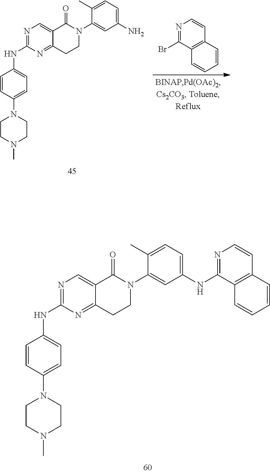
N1=C(NC2=CC=C(N3CCN(C)CC3)C=C2)N=C2C(=C1)C(=O)N(C1=CC(NC3=NC=CC4=C3C=CC=C4)=CC=C1C)CC2.N1=C(NC2=CC=C(N3CCN(C)CC3)C=C2)N=C2C(=C1)C(=O)N(C1=CC(N)=CC=C1C)CC2.N1=C(Br)C2=C(C=C1)C=CC=C2
